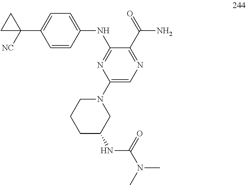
C1=C(C2([NC])CC2)C=CC(NC2=NC(N3CCCC(NC(N(C)C)=O)C3)=CN=C2C(=O)N)=C1
